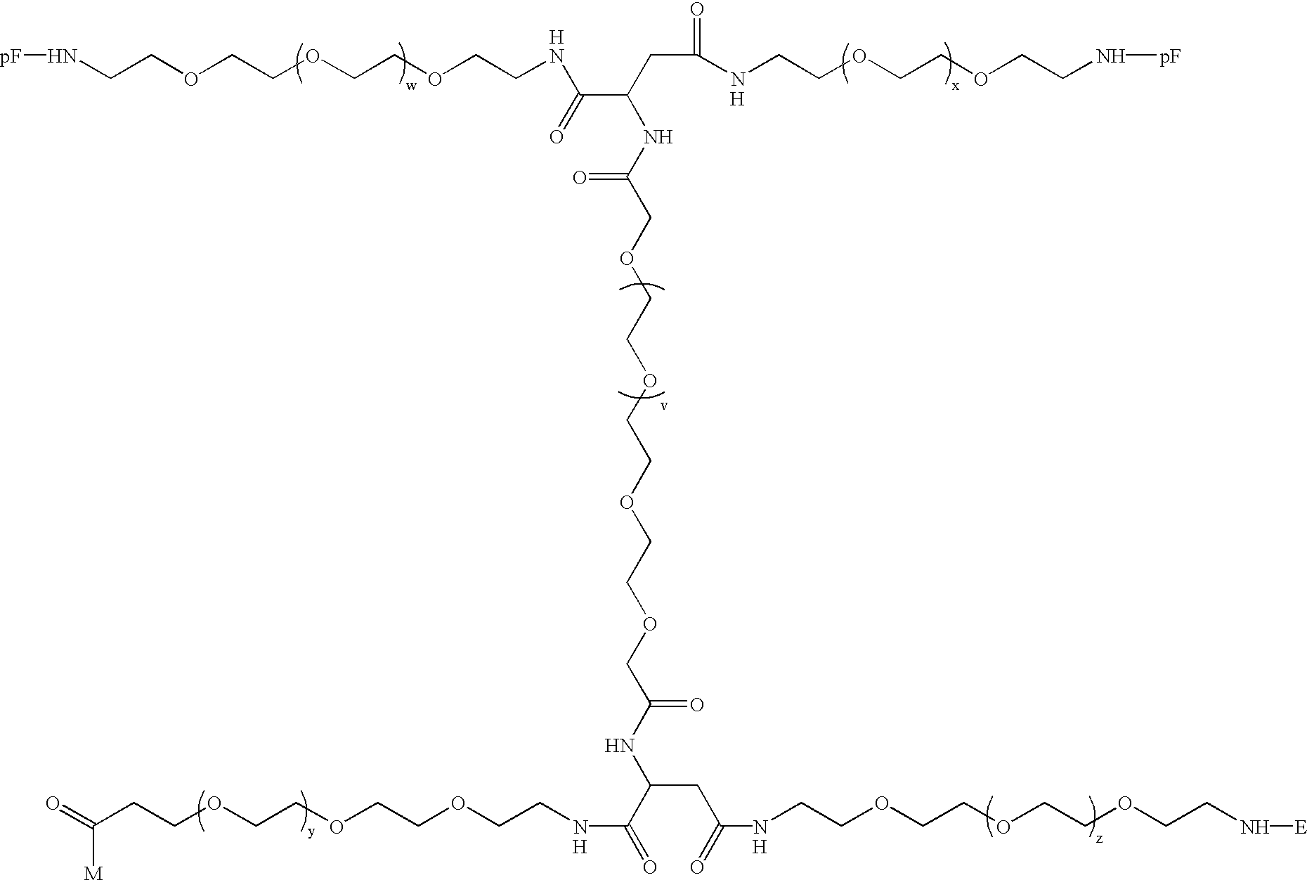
[H].[H].[H].C(COCCOCCOCCNC(C(CC(NCCOCCOCCN[pF])=O)NC(COCCOCCOCCOCC(NC(CC(=O)NCCOCCOCCOCCN[E])C(=O)NCCOCCOCCOCCC(=O)[M])=O)=O)=O)N[pF].[H]
